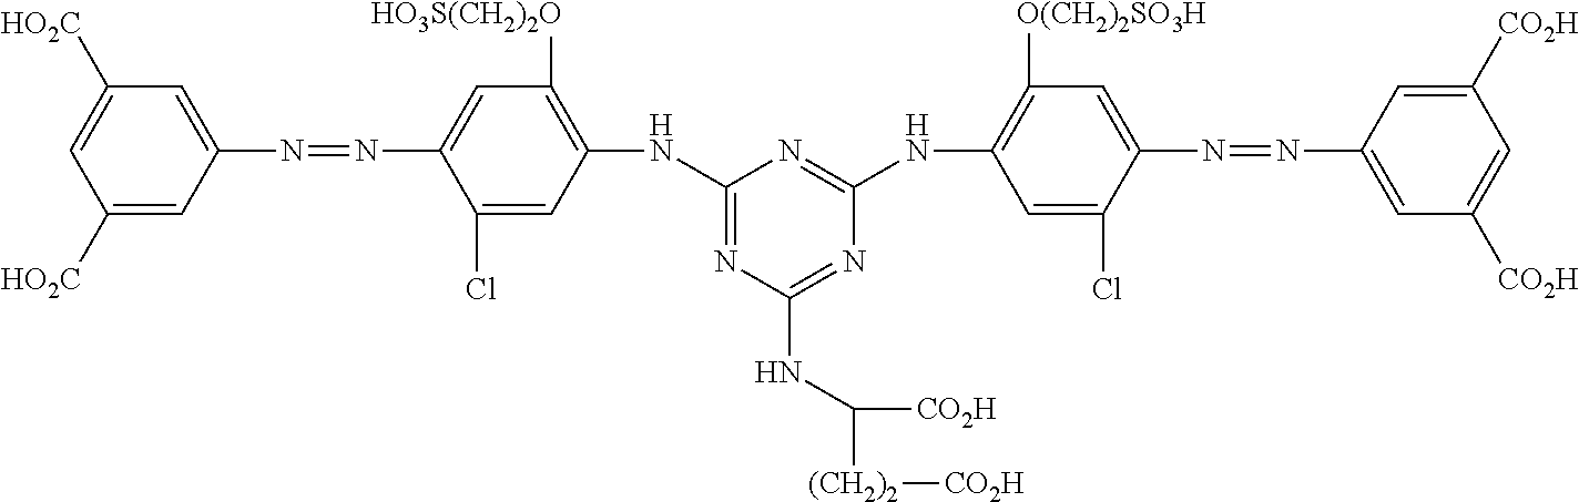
C1([HO2C])=CC(N=NC2=CC([HO3S(CH2)2O])=C(NC3=NC(NC([(CH2)2][CO2H])[CO2H])=NC(NC4=C([O(CH2)2SO3H])C=C(N=NC5=CC([CO2H])=CC([CO2H])=C5)C(Cl)=C4)=N3)C=C2Cl)=CC([HO2C])=C1
